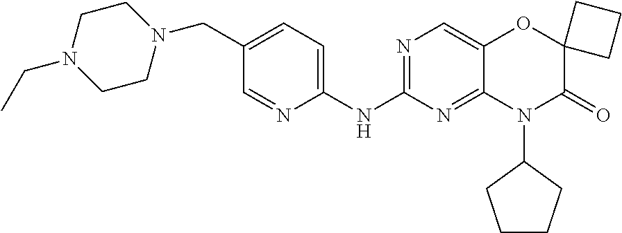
C1(NC2=NC=C3C(=N2)N(C2CCCC2)C(=O)C2(O3)CCC2)=CC=C(CN2CCN(CC)CC2)C=N1
